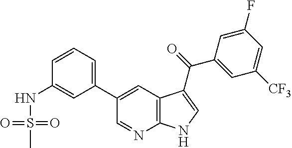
C1(C2=CC3=C(N=C2)NC=C3C(=O)C2=CC([CF3])=CC(F)=C2)=CC=CC(NS(C)(=O)=O)=C1
